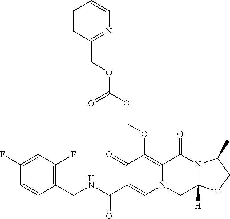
C1(CNC(=O)C2=CN3C(=C(OCOC(OCC4=NC=CC=C4)=O)C2=O)C(=O)N2C([H])(C3)OCC2C)=C(F)C=C(F)C=C1
